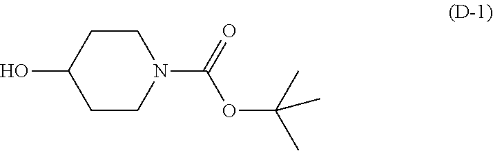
C1CC(O)CCN1C(=O)OC(C)(C)C
